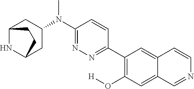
C12NC(CC(N(C3=NN=C(C4=C(O[H])C=C5C(=C4)C=CN=C5)C=C3)C)C1)CC2
